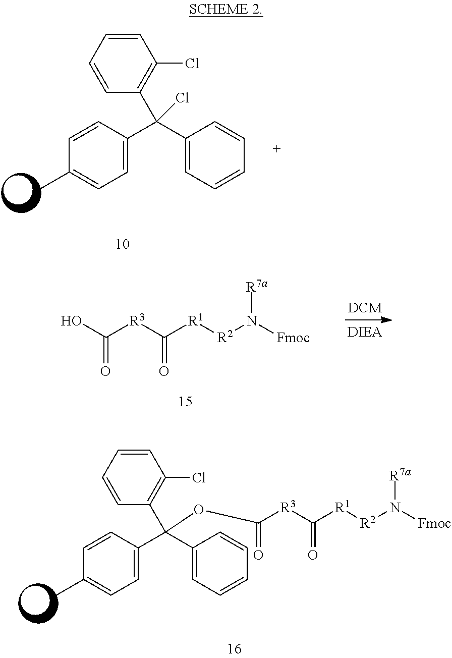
C([R3]C([R1][R2]N([Fmoc])[R7a])=O)(=O)OC(C1=C(Cl)C=CC=C1)(C1=CC=C(C)C=C1)C1=CC=CC=C1.C1=CC=CC(C(C2=CC=C(C)C=C2)(C2=CC=CC=C2)Cl)=C1Cl.OC([R3]C([R1][R2]N([Fmoc])[R7a])=O)=O
